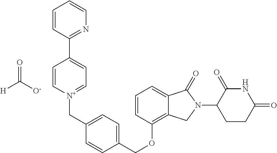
C(OC1=C2C(=CC=C1)C(=O)N(C1C(=O)NC(=O)CC1)C2)C1=CC=C(C[N+]2=CC=C(C3=NC=CC=C3)C=C2)C=C1.[H]C([O-])=O
